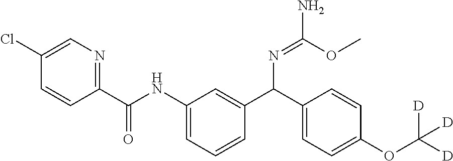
C1=C(Cl)C=CC(C(NC2=CC=CC(C(C3=CC=C(OC([D])([D])[D])C=C3)N=C(OC)N)=C2)=O)=N1
